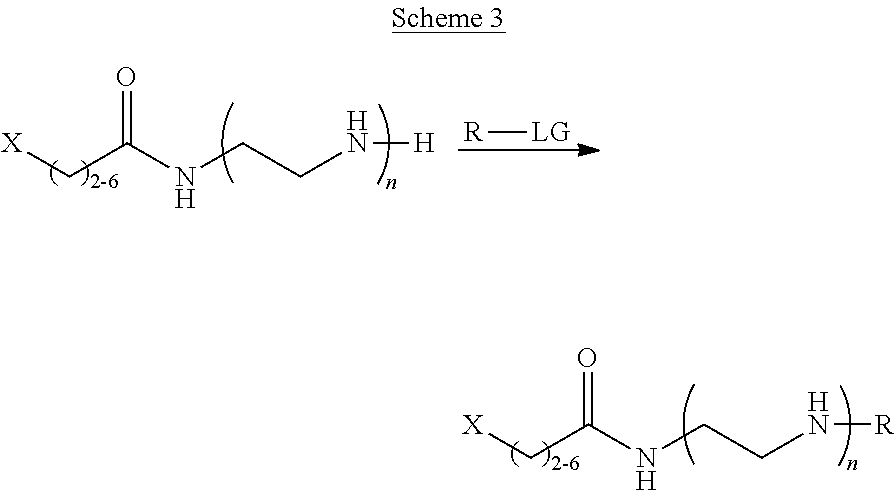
[X]CC(=O)NCCN[R].[X]CC(=O)NCCN[H].[R][LG]
